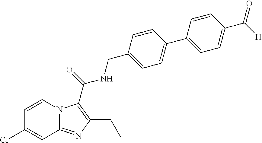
C1=CN2C(=NC(CC)=C2C(NCC2=CC=C(C3=CC=C(C([H])=O)C=C3)C=C2)=O)C=C1Cl
